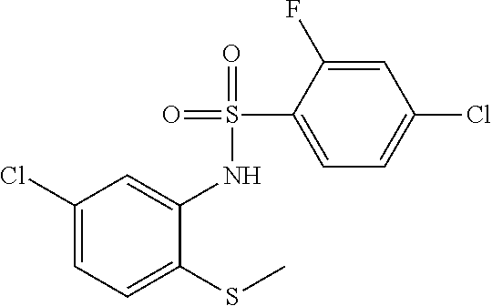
C1(Cl)=CC=C(SC)C(NS(=O)(=O)C2=CC=C(Cl)C=C2F)=C1
